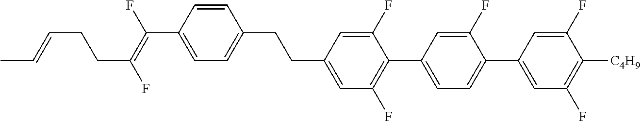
C(C1=CC(F)=C(C2=CC=C(C3=CC(F)=C([C4H9])C(F)=C3)C(F)=C2)C(F)=C1)CC1=CC=C(C(=C(F)CCC=CC)F)C=C1
